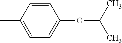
C1=C(C)C=CC(OC(C)C)=C1
